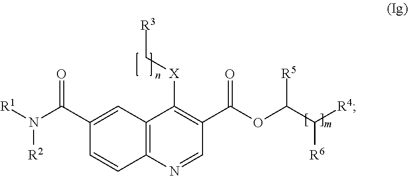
C12=C(N=CC(C(OC(C([R4])[R6])[R5])=O)=C1[X]C[R3])C=CC(C(N([R1])[R2])=O)=C2
